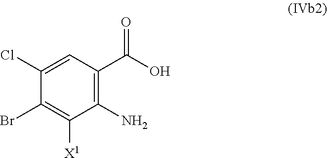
C1(Br)=C([X1])C(N)=C(C(O)=O)C=C1Cl
